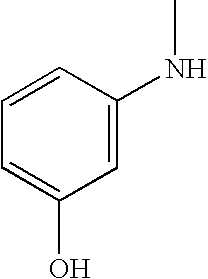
C1=CC(NC)=CC(O)=C1
